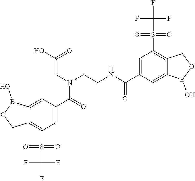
C12=CC(C(=O)N(CC(=O)O)CCNC(=O)C3=CC(S(=O)(=O)C(F)(F)F)=C4C(=C3)B(O)OC4)=CC(S(=O)(=O)C(F)(F)F)=C1COB2O
